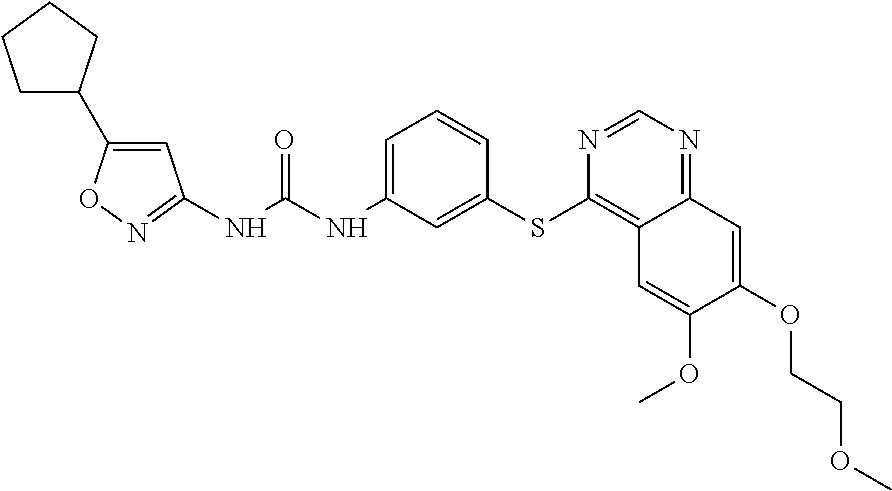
C1=C(C2CCCC2)ON=C1NC(NC1=CC=CC(SC2=C3C(=NC=N2)C=C(OCCOC)C(OC)=C3)=C1)=O
